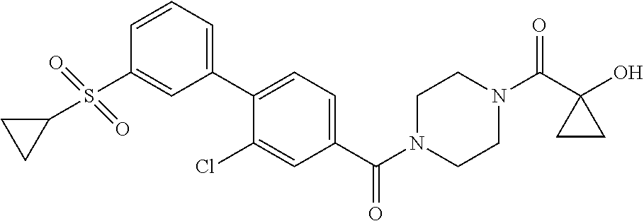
OC1(C(N2CCN(C(=O)C3=CC=C(C4=CC=CC(S(C5CC5)(=O)=O)=C4)C(Cl)=C3)CC2)=O)CC1
